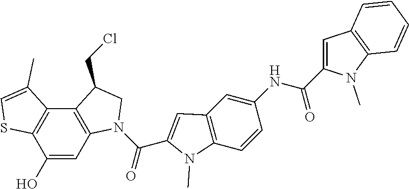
C1(O)=CC2=C(C3=C1SC=C3C)C(CCl)CN2C(=O)C1=CC2=C(C=CC(NC(=O)C3=CC4=C(N3C)C=CC=C4)=C2)N1C
